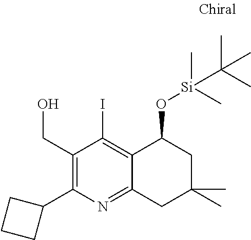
C1(CO)=C(C2CCC2)N=C2C(=C1I)C(O[Si](C)(C)C(C)(C)C)CC(C)(C)C2
